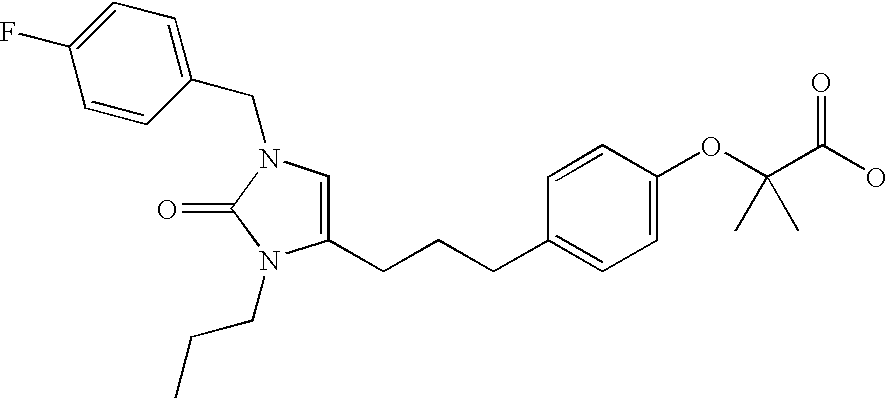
C1(CN2C(=O)N(CCC)C(CCCC3=CC=C(OC(C(O)=O)(C)C)C=C3)=C2)=CC=C(F)C=C1
